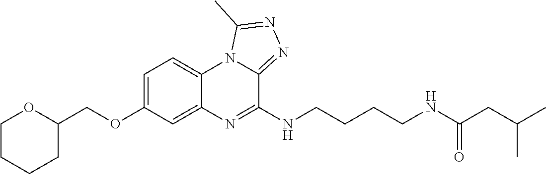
C1=C(OCC2OCCCC2)C=C2C(=C1)N1C(=NN=C1C)C(NCCCCNC(CC(C)C)=O)=N2
